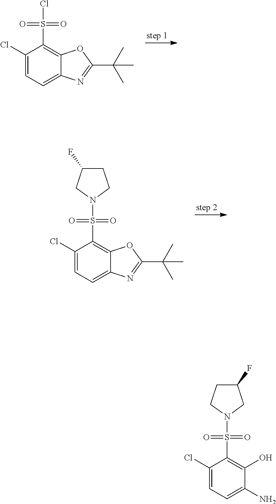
C1(Cl)=CC=C2C(=C1S(Cl)(=O)=O)OC(C(C)(C)C)=N2.C1(Cl)=CC=C2C(=C1S(N1CCC(F)C1)(=O)=O)OC(C(C)(C)C)=N2.C1(Cl)=CC=C(N)C(O)=C1S(N1CC(F)CC1)(=O)=O
